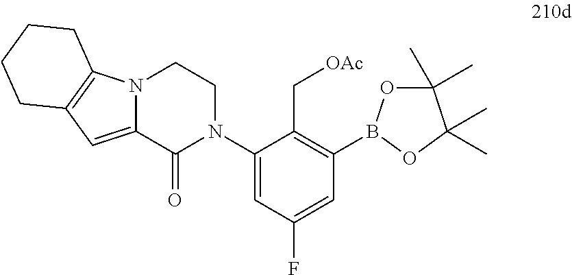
N12C(=CC3=C1CCCC3)C(=O)N(C1=CC(F)=CC(B3OC(C)(C)C(C)(C)O3)=C1C[OAc])CC2
